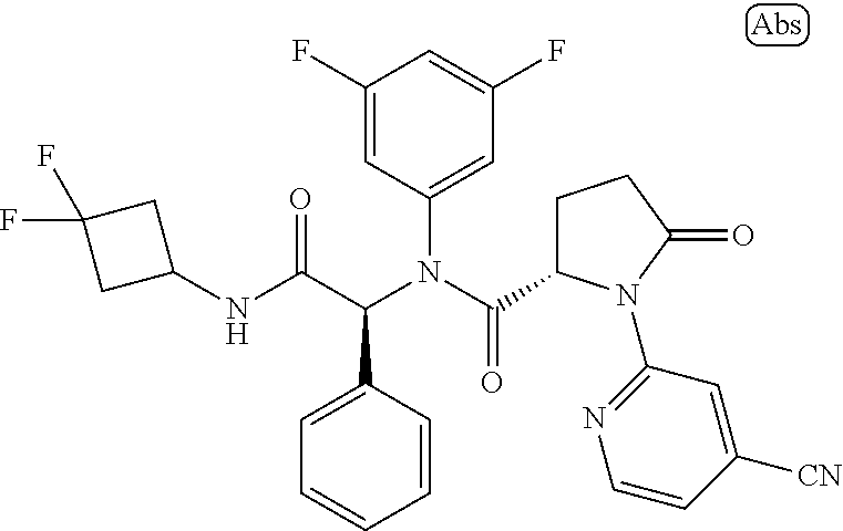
C1=CC(C(C(NC2CC(F)(F)C2)=O)N(C(=O)C2CCC(=O)N2C2=NC=CC([CN])=C2)C2=CC(F)=CC(F)=C2)=CC=C1
